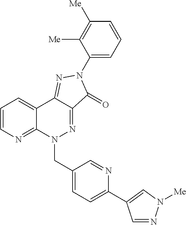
C12=NC=CC=C1C1=NN(C3=CC=CC([Me])=C3[Me])C(=O)C1=NN2CC1=CC=C(C2=CN([Me])N=C2)N=C1
